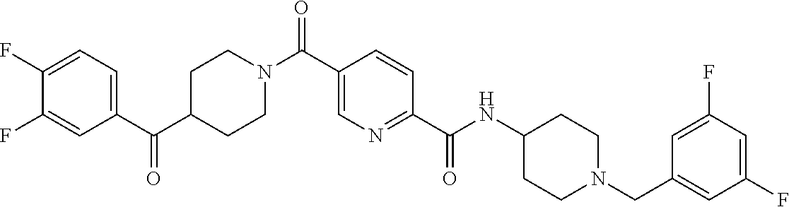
N(C(C1=NC=C(C(=O)N2CCC(C(C3=CC=C(F)C(F)=C3)=O)CC2)C=C1)=O)C1CCN(CC2=CC(F)=CC(F)=C2)CC1
